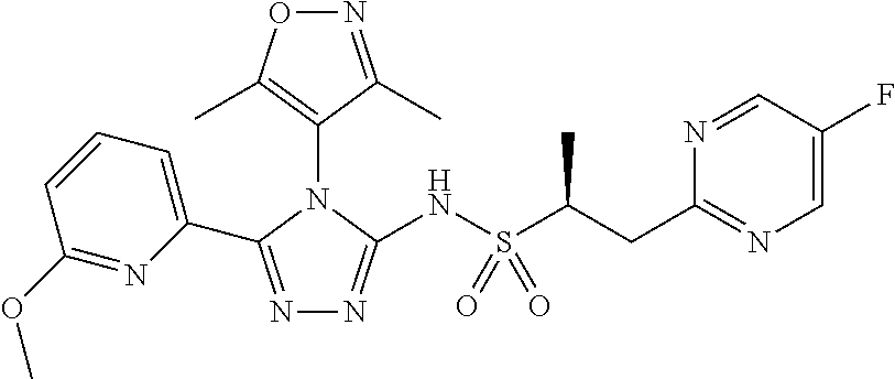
N1=C(C2=CC=CC(OC)=N2)N(C2=C(C)ON=C2C)C(NS(C(C)CC2=NC=C(F)C=N2)(=O)=O)=N1
